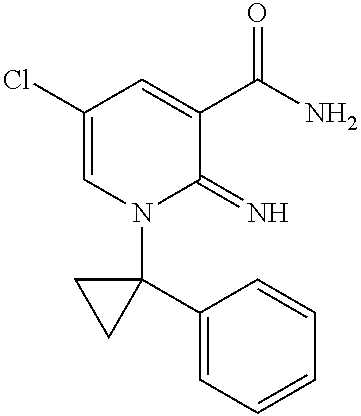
C1(Cl)=CN(C2(C3=CC=CC=C3)CC2)C(=N)C(C(N)=O)=C1
